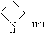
C1CNC1.Cl
